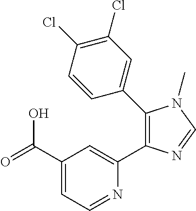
C1(C(=O)O)=CC=NC(C2=C(C3=CC(Cl)=C(Cl)C=C3)N(C)C=N2)=C1
